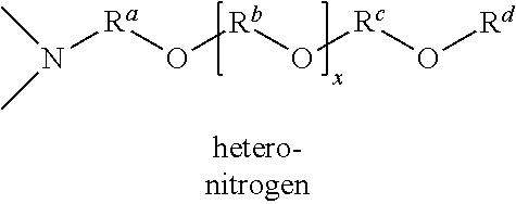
N([Ra]O[Rb]O[Rc]O[Rd])(C)C
